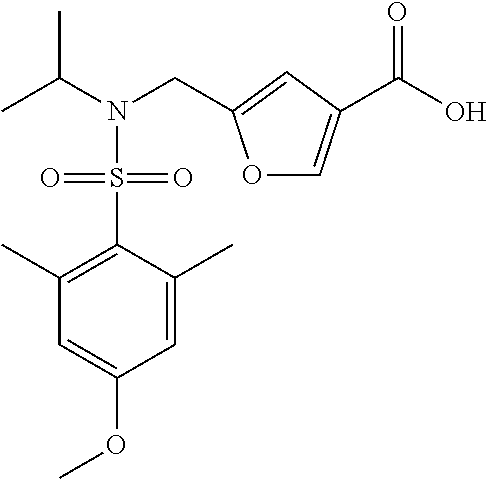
O1C=C(C(O)=O)C=C1CN(C(C)C)S(C1=C(C)C=C(OC)C=C1C)(=O)=O
